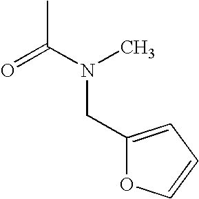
O=C(N(C)CC1=CC=CO1)C
